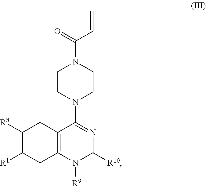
C12=C(N([R9])C([R10])N=C1N1CCN(C(=O)C=C)CC1)CC([R1])C([R8])C2
